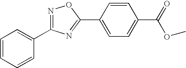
C1=CC(C2=NC(C3=CC=CC=C3)=NO2)=CC=C1C(=O)OC
